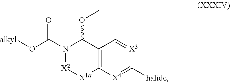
C12=C([X4]=C([halide])[X3]=C1)[X1a][X2]N(C(O[alkyl])=O)C2OC
